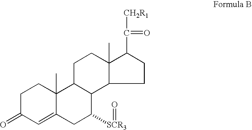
C1CC(C(=O)[CH2R1])C2(C)C1C1C(CC2)C2(C)C(=CC(=O)CC2)CC1[SCR3]=O
